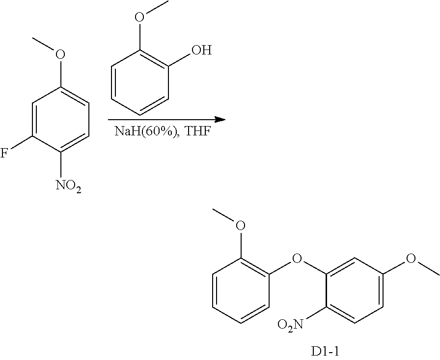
COC1=CC=C([NO2])C(F)=C1.O(C)C1=C(O)C=CC=C1.O(C)C1=C(OC2=CC(OC)=CC=C2[O2N])C=CC=C1
